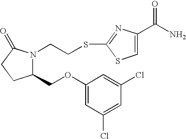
C1(COC2=CC(Cl)=CC(Cl)=C2)N(CCSC2=NC(C(N)=O)=CS2)C(=O)CC1
